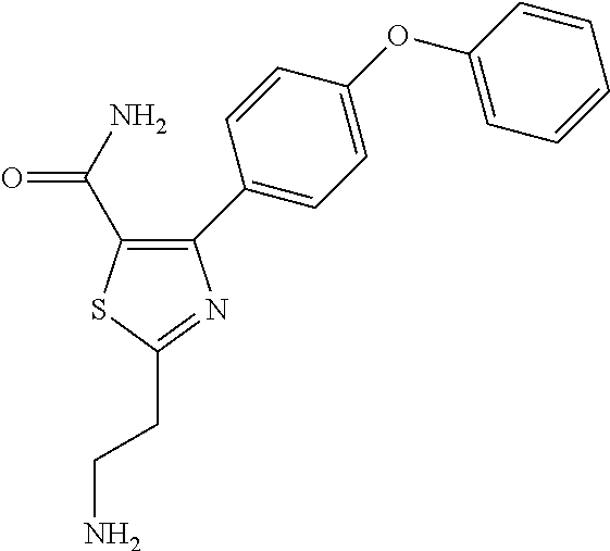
C1(CCN)=NC(C2=CC=C(OC3=CC=CC=C3)C=C2)=C(C(=O)N)S1
